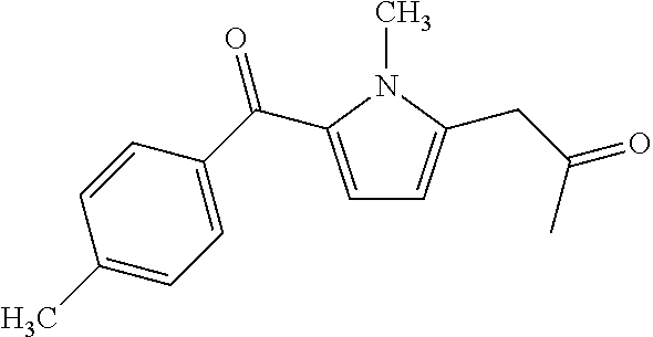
C1(C)=CC=C(C(C2=CC=C(CC(C)=O)N2C)=O)C=C1
